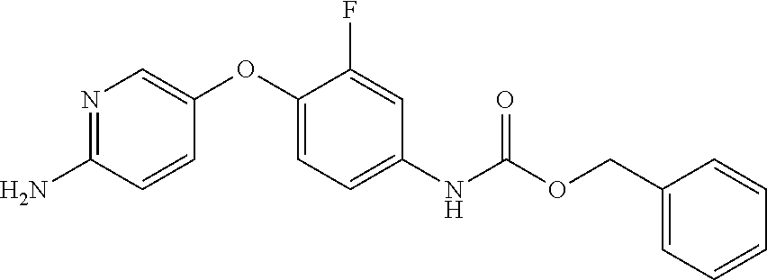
C1(OC2=CN=C(N)C=C2)=CC=C(NC(OCC2=CC=CC=C2)=O)C=C1F
